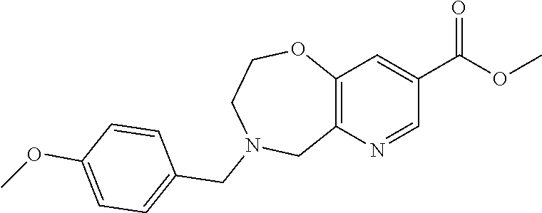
N1(CC2=CC=C(OC)C=C2)CC2=C(OCC1)C=C(C(=O)OC)C=N2
